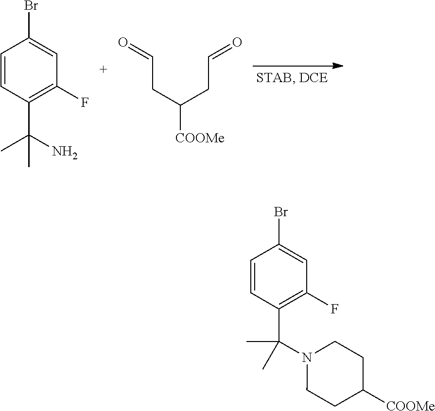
C1=CC(C(C)(N)C)=C(F)C=C1Br.O=CCC(CC=O)[COOMe].C1=CC(C(C)(N2CCC([COOMe])CC2)C)=C(F)C=C1Br
